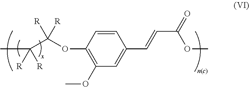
C1=CC(OC([R])([R])C(C)([R])[R])=C(OC)C=C1C=CC(=O)OC
